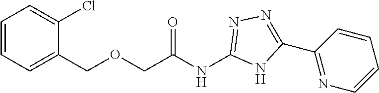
C(OCC(NC1=NN=C(C2=NC=CC=C2)N1)=O)C1=CC=CC=C1Cl
